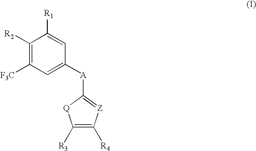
C1([R2])=C([F3C])C=C([A]C2=[Z]C([R4])=C([R3])[Q]2)C=C1[R1]
